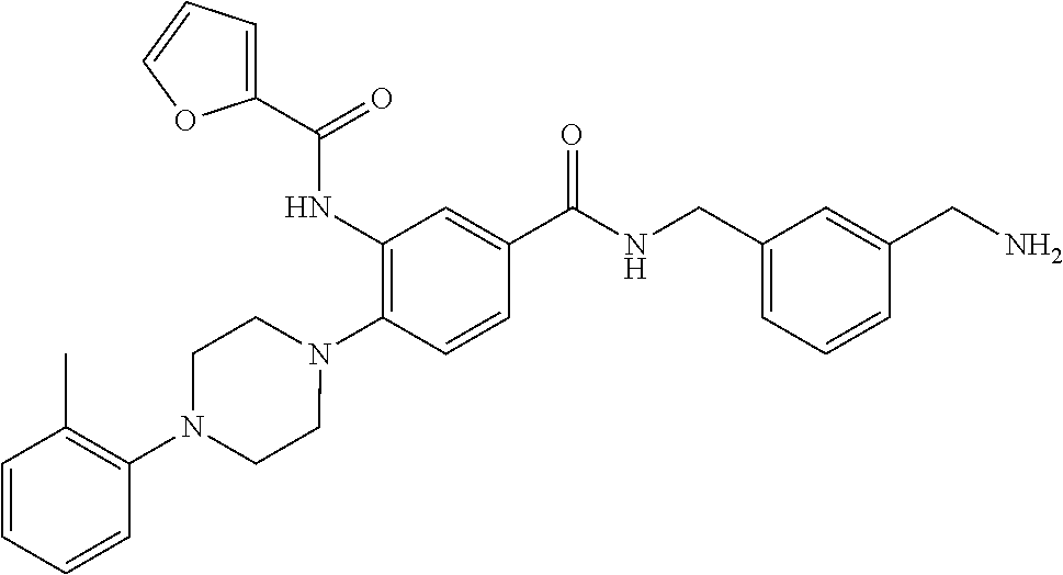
C1(NC(=O)C2=CC=CO2)=C(N2CCN(C3=C(C)C=CC=C3)CC2)C=CC(C(NCC2=CC=CC(CN)=C2)=O)=C1
